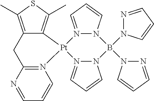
C1C2=N(C=CC=N2)[Pt]2(C3=C(C)SC(C)=C13)N1=CC=CN1B(N1N=CC=C1)(N1N=CC=C1)N1C=CC=N21
